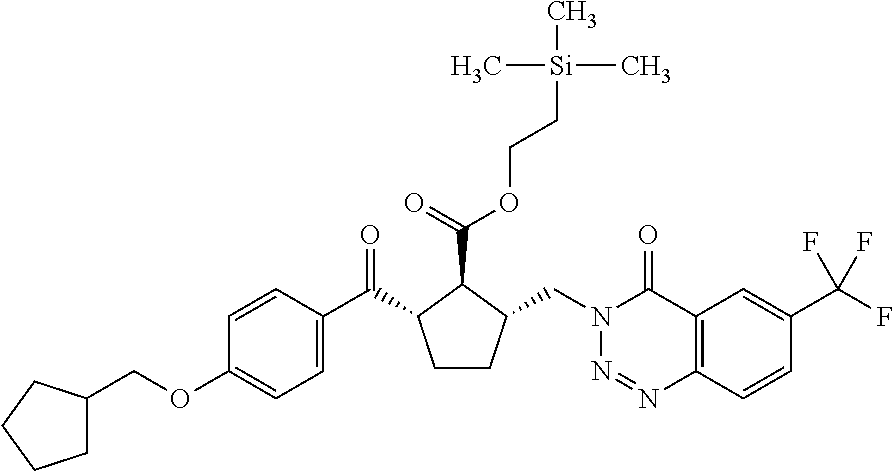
C1(OCC2CCCC2)=CC=C(C(C2CCC(CN3N=NC4=C(C3=O)C=C(C(F)(F)F)C=C4)C2C(=O)OCC[Si](C)(C)C)=O)C=C1
